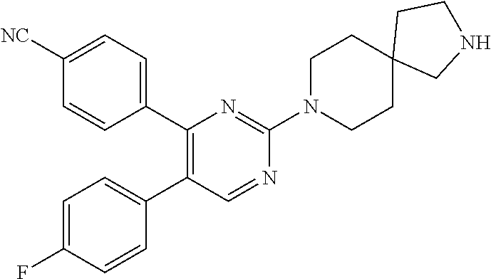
C1(C2=CC=C([NC])C=C2)=C(C2=CC=C(F)C=C2)C=NC(N2CCC3(CC2)CNCC3)=N1
